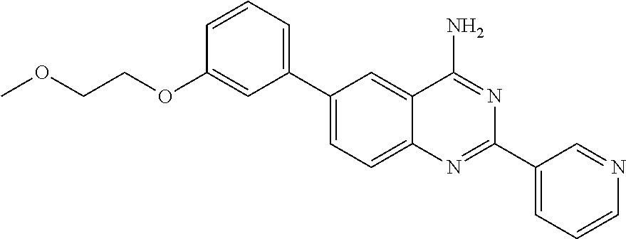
C1(C2=CC=C3C(=C2)C(N)=NC(C2=CC=CN=C2)=N3)=CC=CC(OCCOC)=C1
